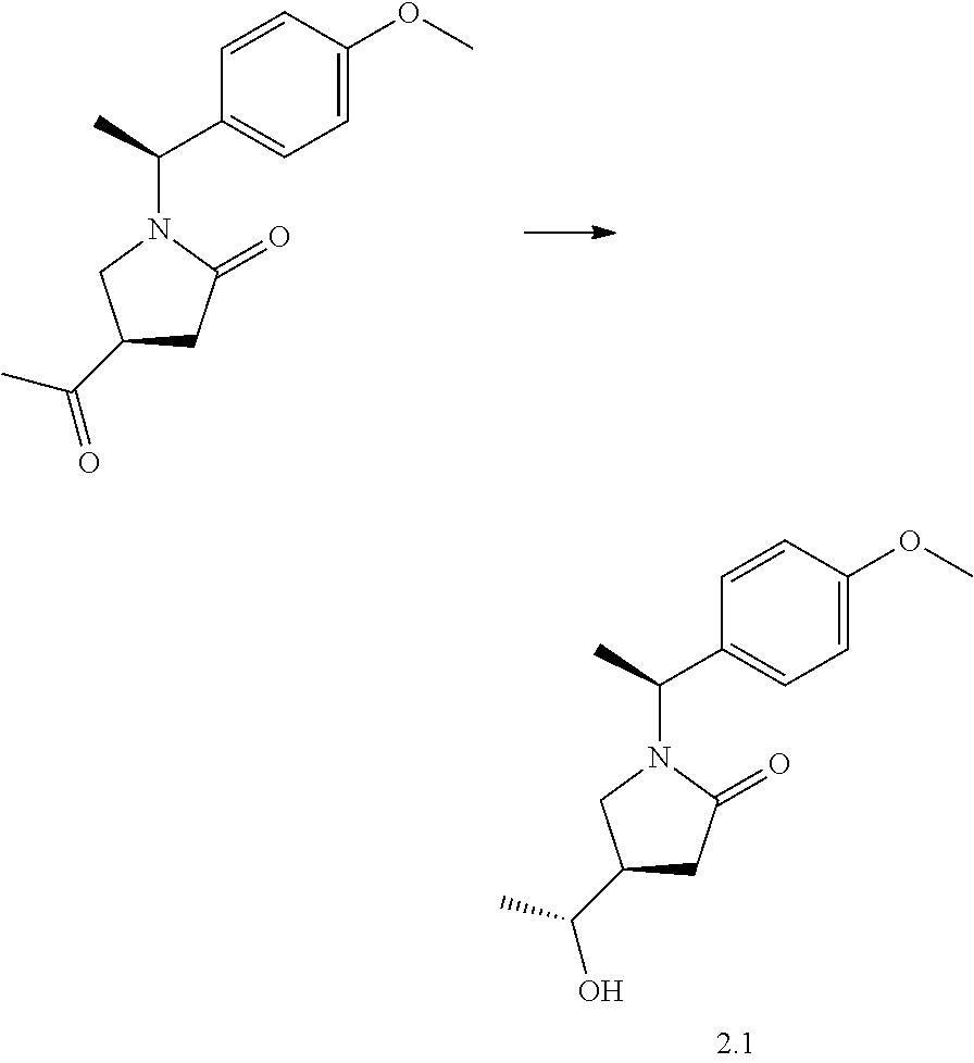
C1(C(C)N2CC(C(C)=O)CC2=O)=CC=C(OC)C=C1.C1(C(C)N2CC(C(C)O)CC2=O)=CC=C(OC)C=C1
